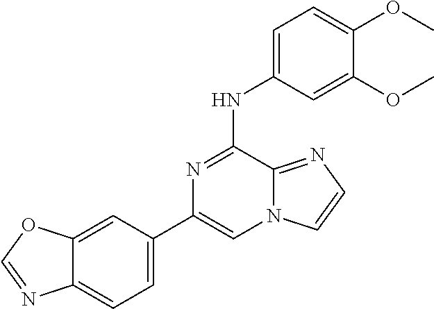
C12=CC(C3=CN4C(=NC=C4)C(NC4=CC=C(OC)C(OC)=C4)=N3)=CC=C1N=CO2
